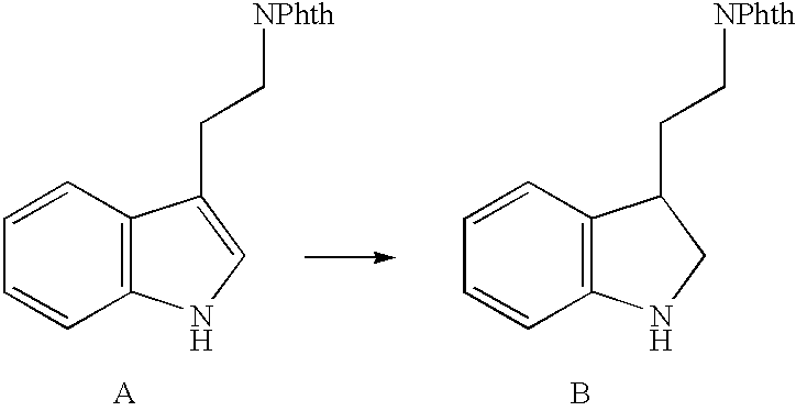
C1=CC2=C(C=C1)C(CC[NPhth])=CN2.C1=CC2=C(C=C1)C(CC[NPhth])CN2.[A].B
